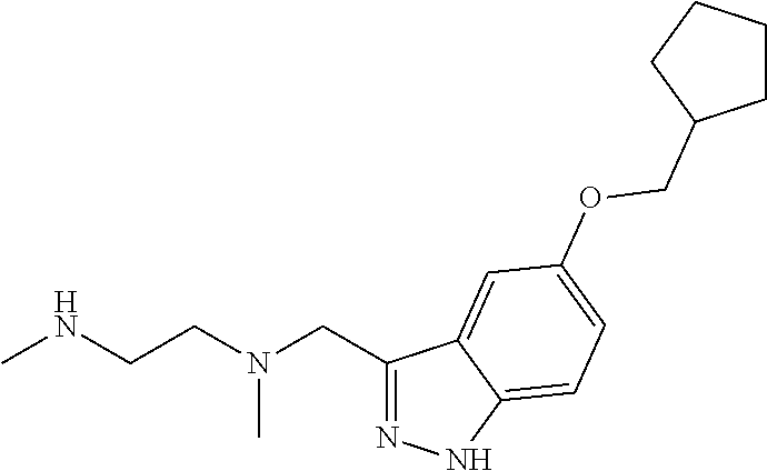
C1(CN(CCNC)C)=NNC2=CC=C(OCC3CCCC3)C=C12
